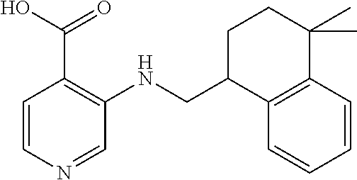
C1=CN=CC(NCC2C3=C(C(C)(C)CC2)C=CC=C3)=C1C(=O)O
